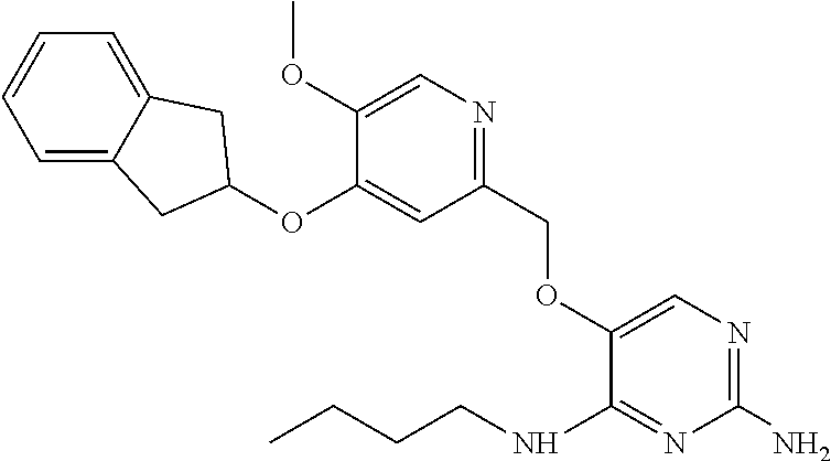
O(C1=CN=C(N)N=C1NCCCC)CC1=NC=C(OC)C(OC2CC3=CC=CC=C3C2)=C1
